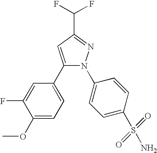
C1(F)=CC(C2=CC(C(F)F)=NN2C2=CC=C(S(N)(=O)=O)C=C2)=CC=C1OC
